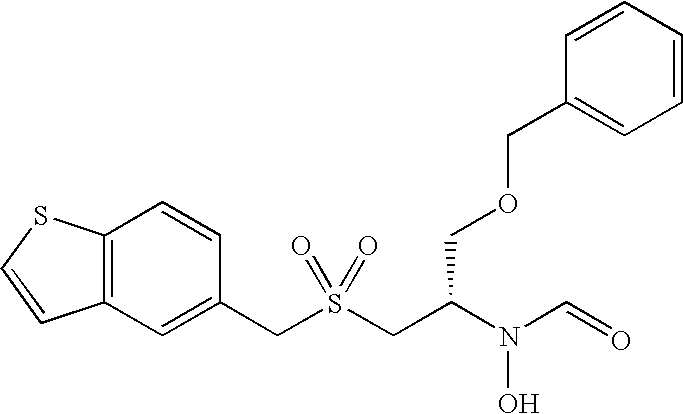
C(S(CC(N(C=O)O)COCC1=CC=CC=C1)(=O)=O)C1=CC2=C(C=C1)SC=C2
